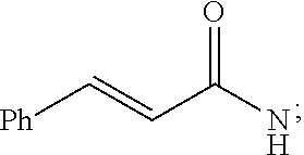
[Ph]C=CC(N)=O
